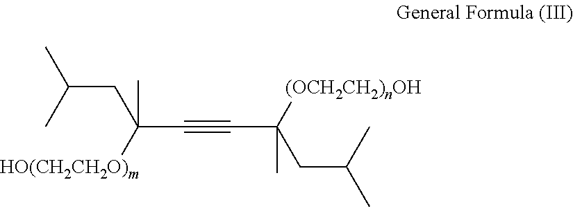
C(CC(C)(C#CC(C)([(OCH2CH2)nOH])CC(C)C)[HO(CH2CH2O)m])(C)C
